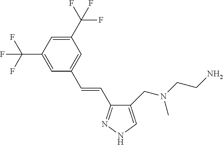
C1(CN(CCN)C)=CNN=C1C=CC1=CC(C(F)(F)F)=CC(C(F)(F)F)=C1
